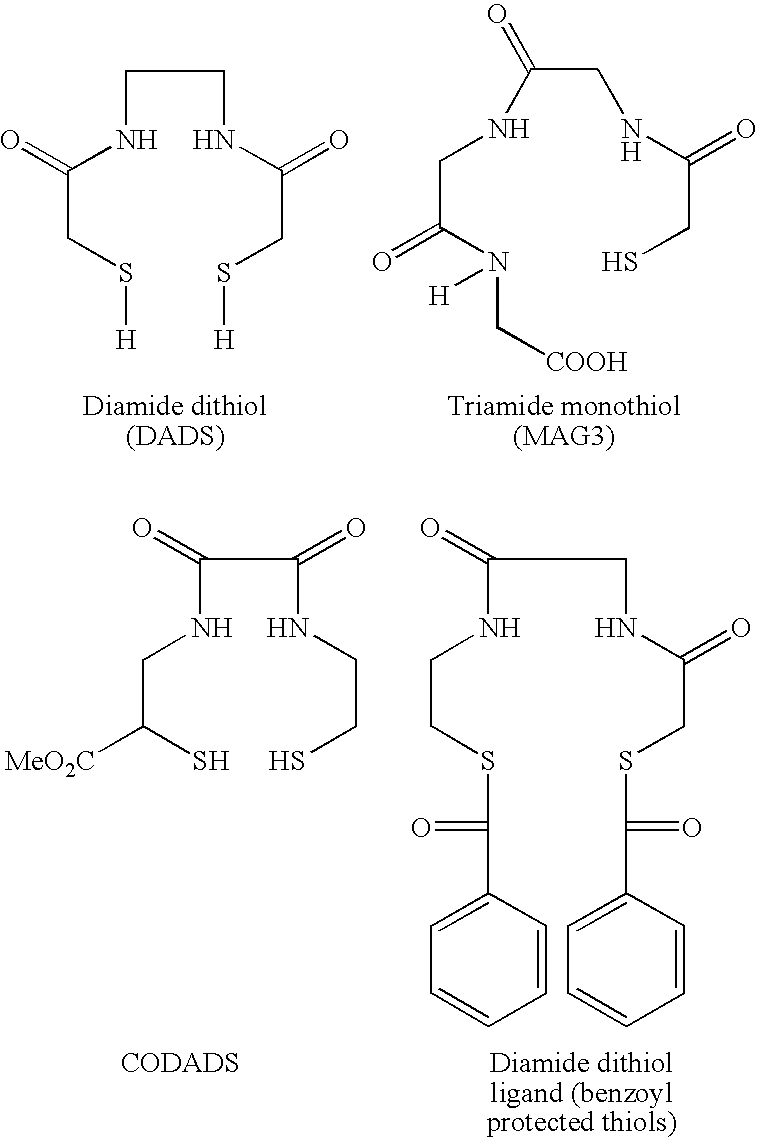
C(NC(=O)CS[H])CNC(=O)CS[H].C(CNC(=O)CS)(NCC(=O)N(C[COOH])[H])=O.C(NCC([MeO2C])S)(C(NCCS)=O)=O.C(NCCSC(C1=CC=CC=C1)=O)(CNC(=O)CSC(C1=CC=CC=C1)=O)=O
